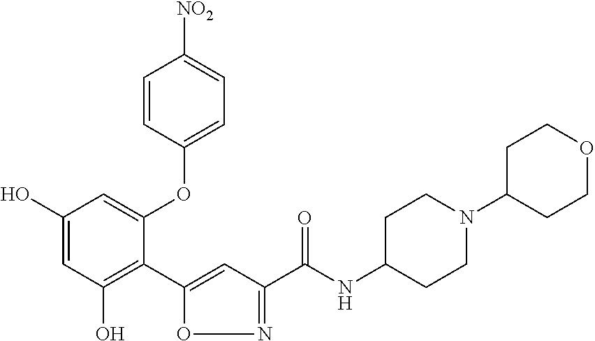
C1(O)=CC(O)=C(C2=CC(C(NC3CCN(C4CCOCC4)CC3)=O)=NO2)C(OC2=CC=C([NO2])C=C2)=C1
